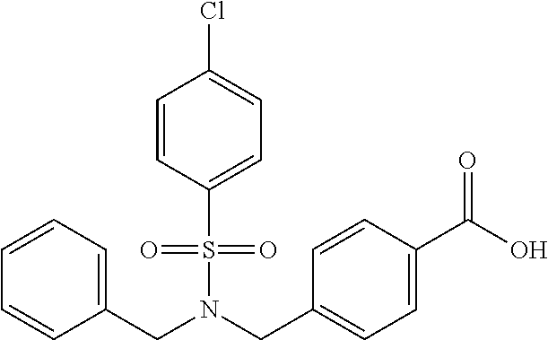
C1(CN(CC2=CC=C(C(O)=O)C=C2)S(=O)(=O)C2=CC=C(Cl)C=C2)=CC=CC=C1
